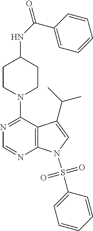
C1(N2CCC(NC(C3=CC=CC=C3)=O)CC2)=NC=NC2=C1C(C(C)C)=CN2S(=O)(=O)C1=CC=CC=C1
